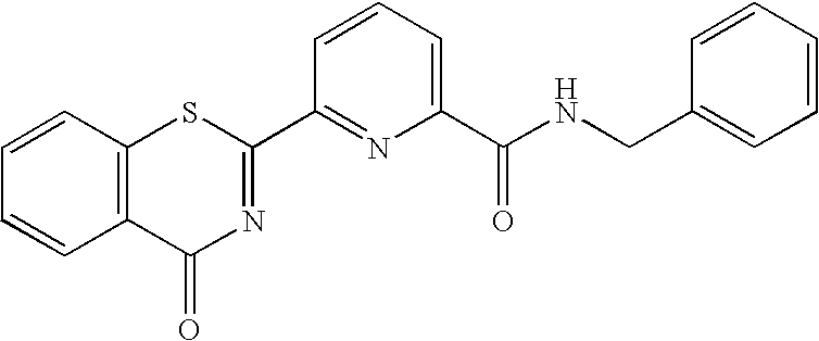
C1=CC=CC2=C1C(=O)N=C(C1=NC(C(NCC3=CC=CC=C3)=O)=CC=C1)S2
